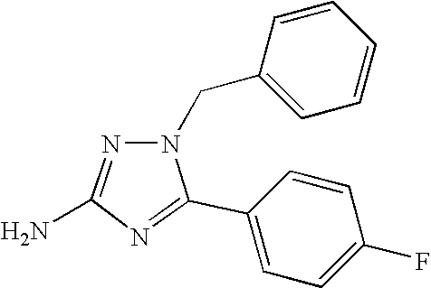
C1=C(F)C=CC(C2=NC(N)=NN2CC2=CC=CC=C2)=C1
